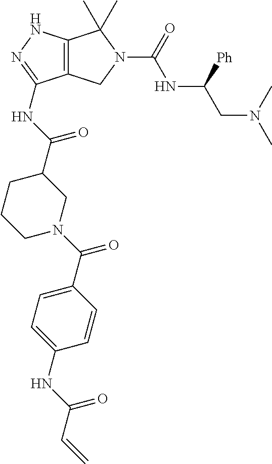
C12=C(NN=C1NC(C1CCCN(C(=O)C3=CC=C(NC(C=C)=O)C=C3)C1)=O)C(C)(C)N(C(=O)NC(CN(C)C)[Ph])C2
